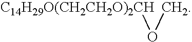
[C14H29O(CH2CH2O)2CH]OC
